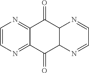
C1=CN=C2C(=N1)C(=O)C1C(C2=O)N=CC=N1
